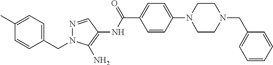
C1=CC(N2CCN(CC3=CC=CC=C3)CC2)=CC=C1C(NC1=C(N)N(CC2=CC=C(C)C=C2)N=C1)=O
